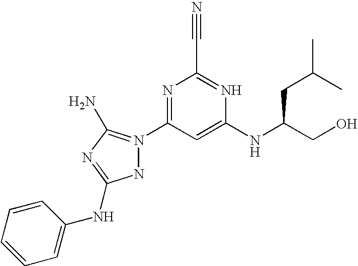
N1N(C2=NC(C#N)=NC(NC(CO)CC(C)C)=C2)=C(N)N=C1NC1=CC=CC=C1
